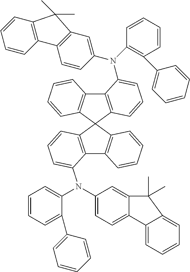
C12=C(C3(C4=C1C=CC=C4)C1=C(C4=C3C=CC=C4)C(N(C3=CC=C4C(=C3)C(C)(C)C3=CC=CC=C43)C3=CC=CC=C3C3=CC=CC=C3)=CC=C1)C=CC=C2N(C1=CC2=C(C3=C(C=CC=C3)C2(C)C)C=C1)C1=C(C2=CC=CC=C2)C=CC=C1
